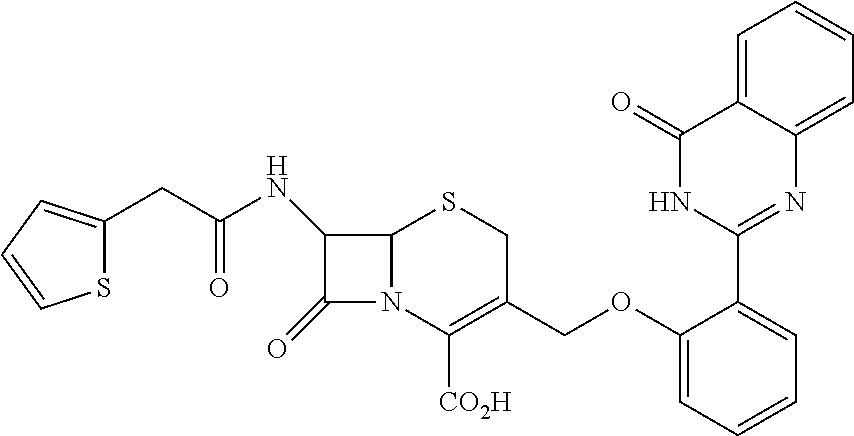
C(C(NC1C(=O)N2C1SCC(COC1=CC=CC=C1C1=NC3=CC=CC=C3C(=O)N1)=C2[CO2H])=O)C1=CC=CS1
